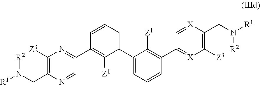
C1(C2=NC([Z3])=C(CN([R2])[R1])N=C2)=C([Z1])C(C2=CC=CC(C3=[X]C([Z3])=C(CN([R1])[R2])[X]=C3)=C2[Z1])=CC=C1
